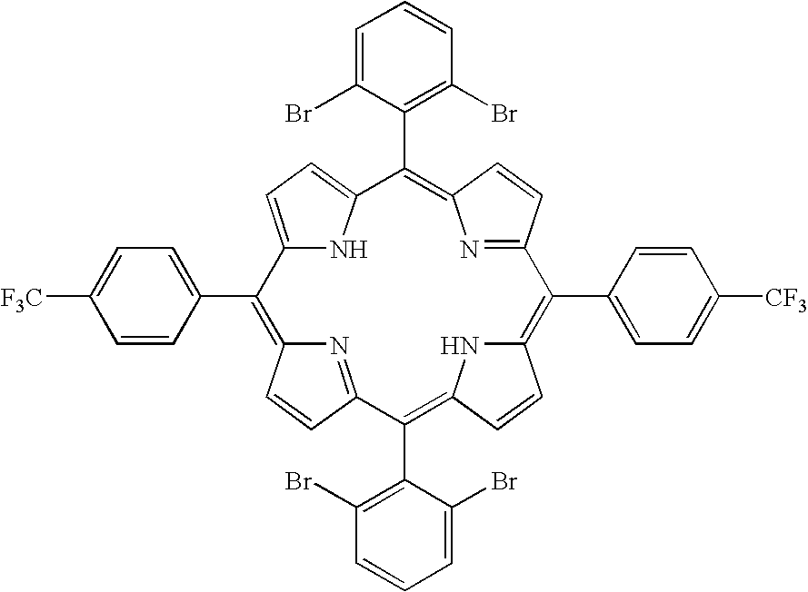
C12=CC=C(N1)C(C1=C(Br)C=CC=C1Br)=C1N=C(C=C1)C(C1=CC=C([CF3])C=C1)=C1NC(=C(C3=C(Br)C=CC=C3Br)C3=NC(=C2C2=CC=C([F3C])C=C2)C=C3)C=C1
